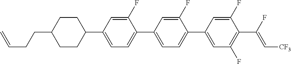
C1CC(C2=CC=C(C3=CC=C(C4=CC(F)=C(C(F)=C[CF3])C(F)=C4)C(F)=C3)C(F)=C2)CCC1CCC=C
